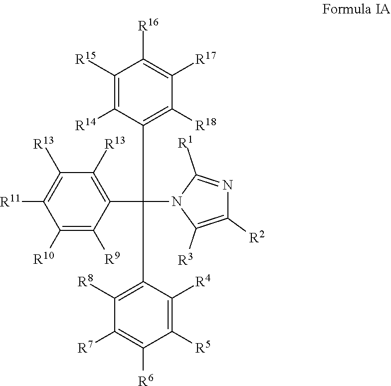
C1(C(C2=C([R8])C([R7])=C([R6])C([R5])=C2[R4])(N2C([R3])=C([R2])N=C2[R1])C2=C([R13])C([R13])=C([R11])C([R10])=C2[R9])=C([R18])C([R17])=C([R16])C([R15])=C1[R14]
